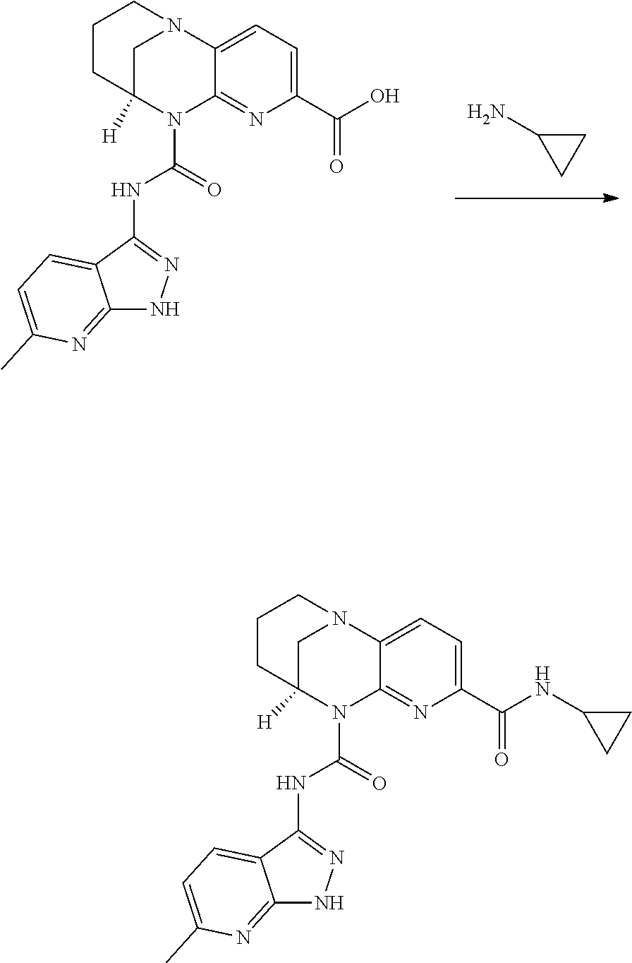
C1=C2C(NC(N3C4=NC(C(=O)NC5CC5)=CC=C4N4CC3([H])CCC4)=O)=NNC2=NC(C)=C1.C1=C2C(NC(N3C4=NC(C(=O)O)=CC=C4N4CC3([H])CCC4)=O)=NNC2=NC(C)=C1.C1C(N)C1
